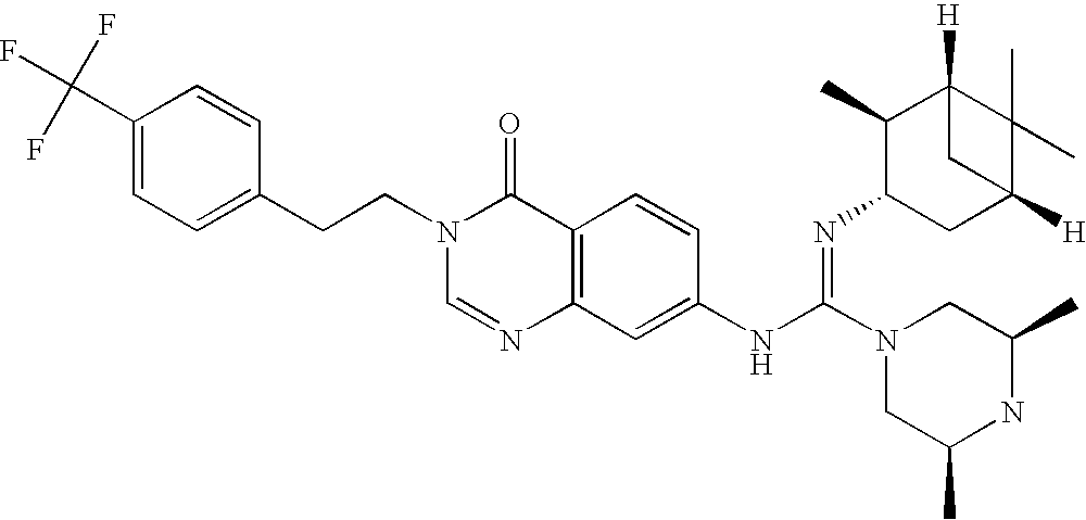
C1(CCN2C=NC3=C(C2=O)C=CC(NC(N2CC(C)NC(C)C2)=NC2CC4([H])C(C)(C)C([H])(C2C)C4)=C3)=CC=C(C(F)(F)F)C=C1
